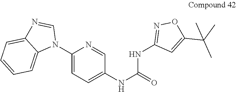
C1(N2C=NC3=CC=CC=C23)=CC=C(NC(=O)NC2=NOC(C(C)(C)C)=C2)C=N1
